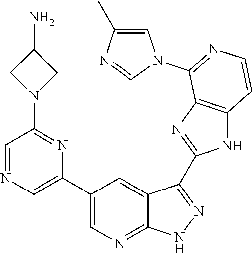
C1=NC=C(C2=CN=C3C(=C2)C(C2=NC4=C(N2)C=CN=C4N2C=C(C)N=C2)=N[N H]3)N=C1N1CC(N)C1
